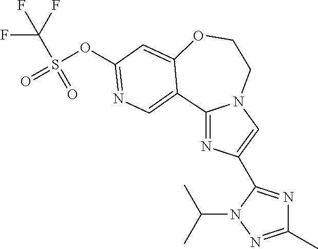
C1(C)=NN(C(C)C)C(C2=CN3C(=N2)C2=CN=C(OS(C(F)(F)F)(=O)=O)C=C2OCC3)=N1
